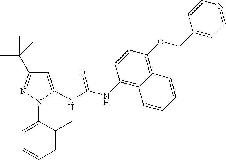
C1=C(NC(NC2=C3C(=C(OCC4=CC=NC=C4)C=C2)C=CC=C3)=O)N(C2=CC=CC=C2C)N=C1C(C)(C)C
